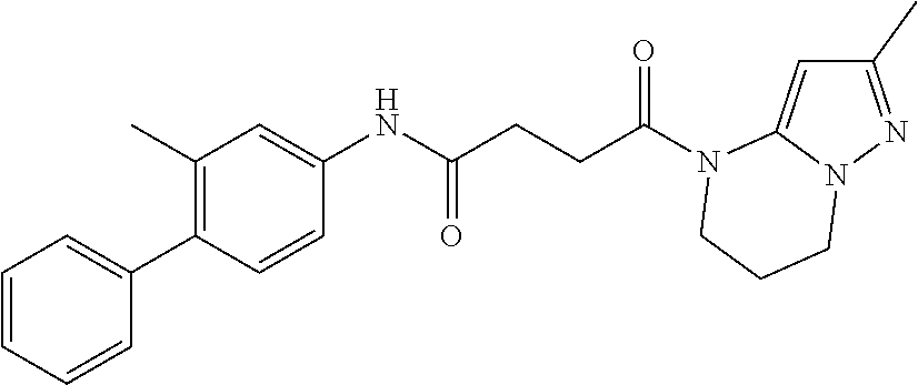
C1(C)=NN2C(=C1)N(C(CCC(NC1=CC(C)=C(C3=CC=CC=C3)C=C1)=O)=O)CCC2
